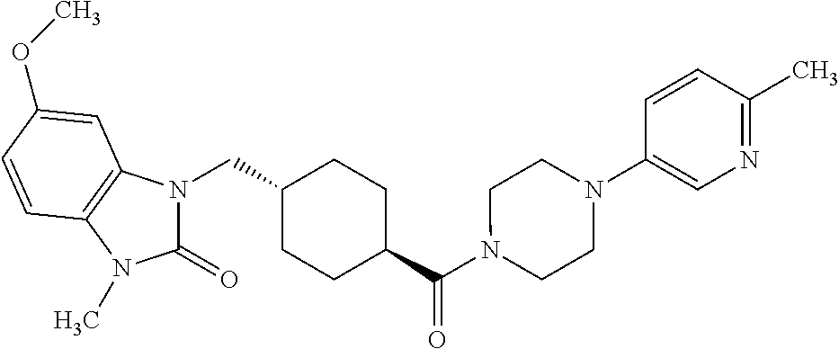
N1(CC2CCC(C(N3CCN(C4=CN=C(C)C=C4)CC3)=O)CC2)C(=O)N(C)C2=C1C=C(OC)C=C2
